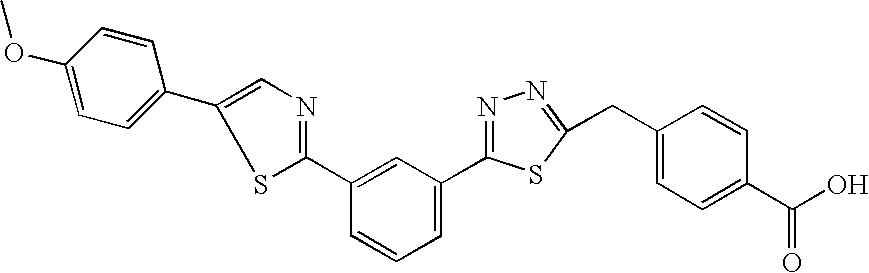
C1(C2=NC=C(C3=CC=C(OC)C=C3)S2)=CC(C2=NN=C(CC3=CC=C(C(O)=O)C=C3)S2)=CC=C1
